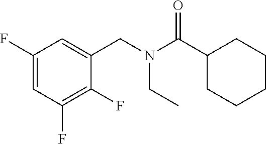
C1(F)=CC(F)=C(F)C(CN(C(C2CCCCC2)=O)CC)=C1
